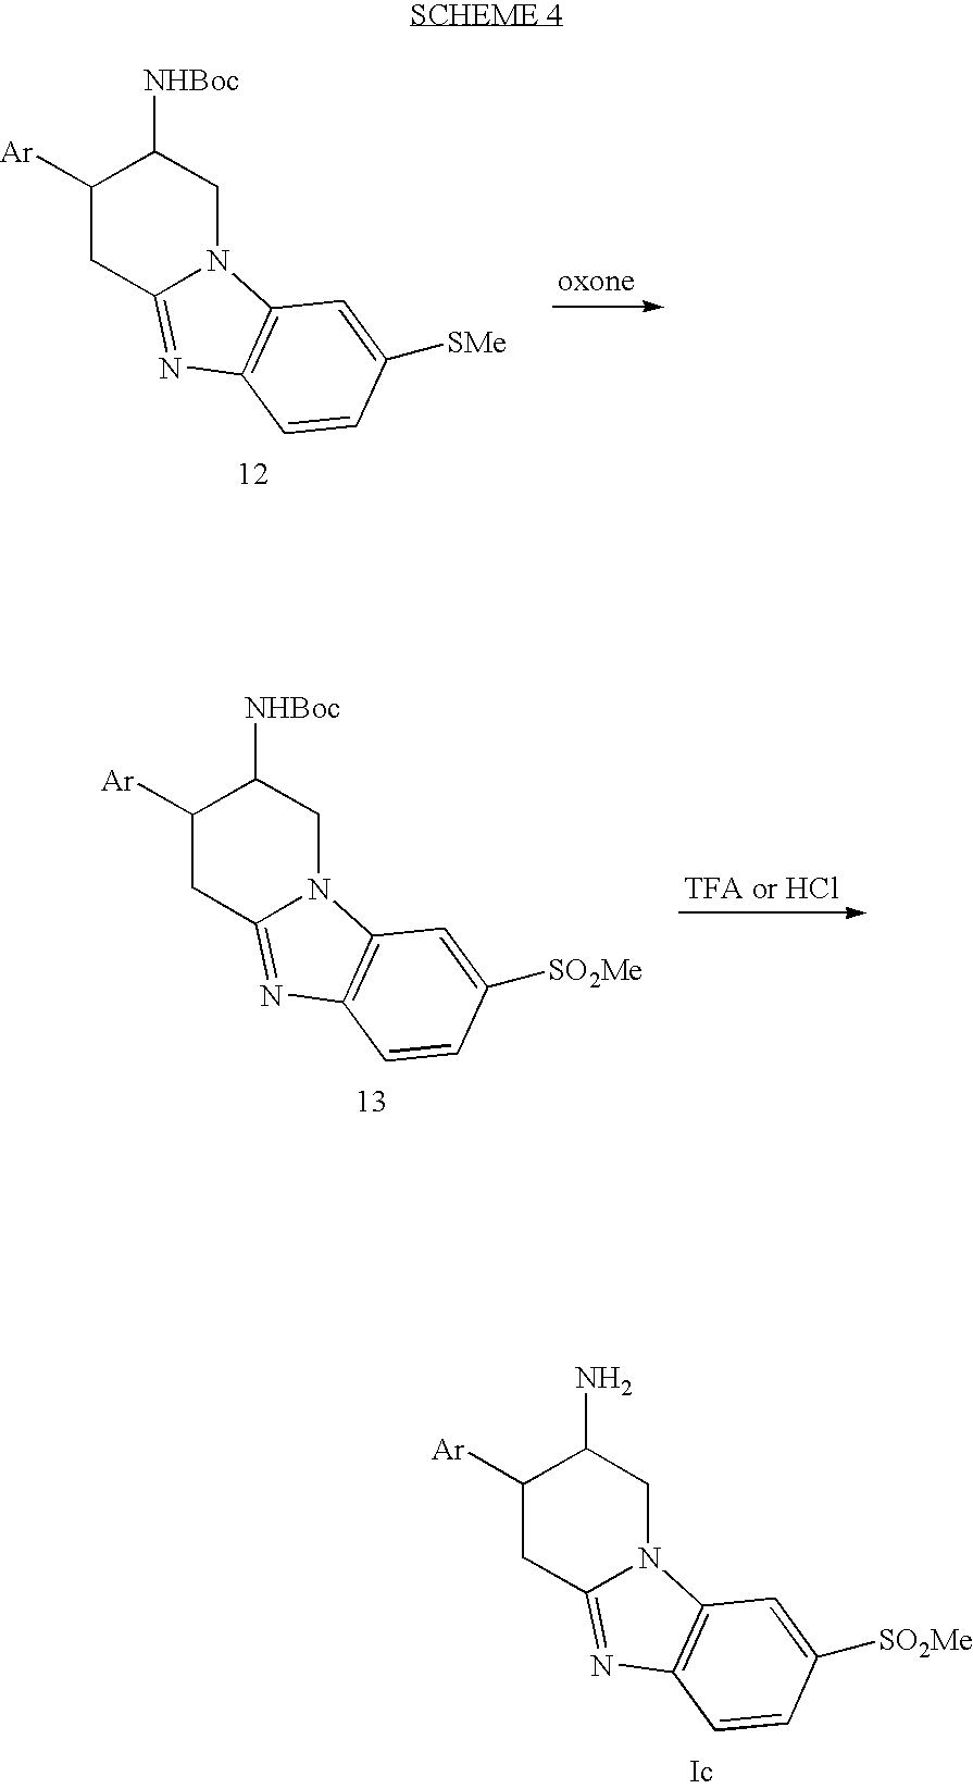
C1([Ar])CC2=NC3=C(N2CC1[NHBoc])C=C([SMe])C=C3.C1([Ar])CC2=NC3=C(N2CC1[NHBoc])C=C([SO2Me])C=C3.C1([Ar])CC2=NC3=C(N2CC1N)C=C([SO2Me])C=C3
